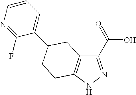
C12=C(C(C(=O)O)=NN1)CC(C1=CC=CN=C1F)CC2
